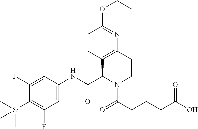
C1(F)=CC(NC(C2C3=C(CCN2C(=O)CCCC(=O)O)N=C(OCC)C=C3)=O)=CC(F)=C1[Si](C)(C)C
